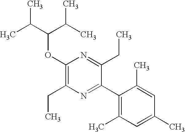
C1(OC(C(C)C)C(C)C)=C(CC)N=C(C2=C(C)C=C(C)C=C2C)C(CC)=N1
